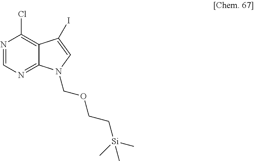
N1=CN=C2C(=C1Cl)C(I)=CN2COCC[Si](C)(C)C
